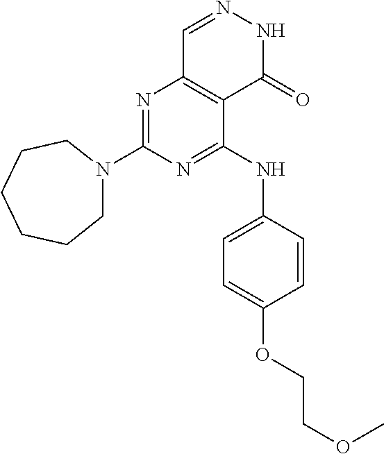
N1=C(N2CCCCCC2)N=C(NC2=CC=C(OCCOC)C=C2)C2=C1C=NNC2=O
